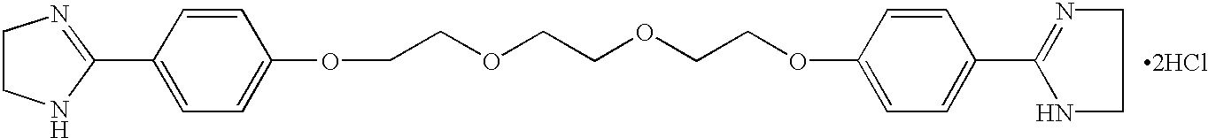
[2HCl].C1=CC(C2=NCCN2)=CC=C1OCCOCCOCCOC1=CC=C(C2=NCCN2)C=C1
